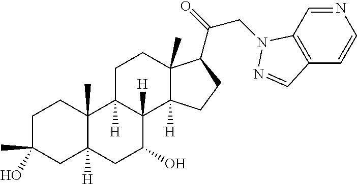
C1C(C)(O)CC2([H])C(C)(C1)C1([H])C([H])(C(O)C2)C2([H])C(C)(CC1)C(C(CN1C3=C(C=CN=C3)C=N1)=O)CC2
